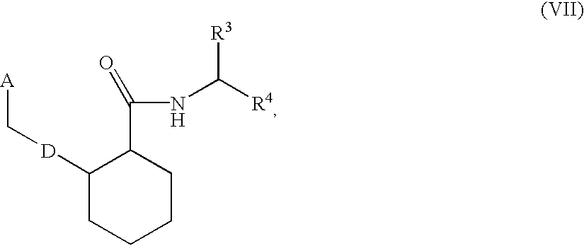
[A]C[D]C1CCCCC1C(=O)NC([R3])[R4]
